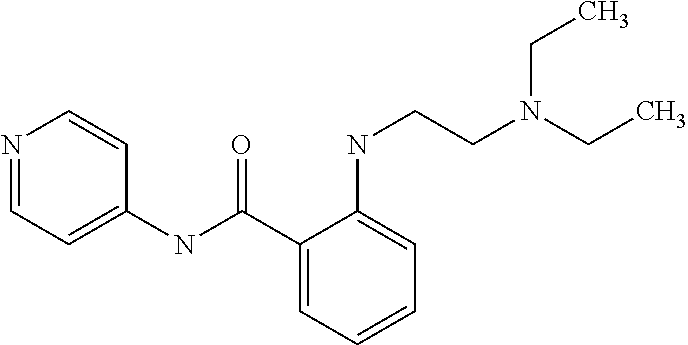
C1=NC=CC(NC(C2=CC=CC=C2NCCN(CC)CC)=O)=C1
